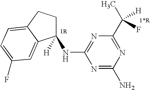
C1([H])(NC2=NC(C(C)([H])F)=NC(N)=N2)CCC2=CC=C(F)C=C12
